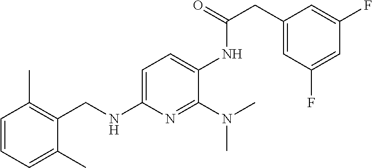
C1(F)=CC(F)=CC(CC(=O)NC2=CC=C(NCC3=C(C)C=CC=C3C)N=C2N(C)C)=C1
